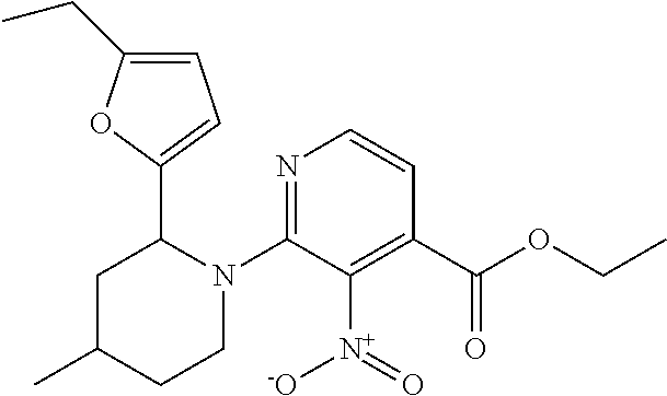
C1C(C)CCN(C2=NC=CC(C(OCC)=O)=C2[N+]([-O])=O)C1C1=CC=C(CC)O1
